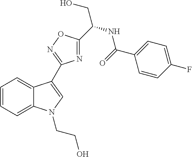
C1=CC=C2C(=C1)C(C1=NOC(C(CO)NC(C3=CC=C(F)C=C3)=O)=N1)=CN2CCO
